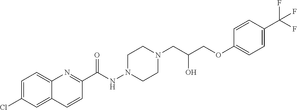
C1(C(NN2CCN(CC(COC3=CC=C(C(F)(F)F)C=C3)O)CC2)=O)=NC2=CC=C(Cl)C=C2C=C1
